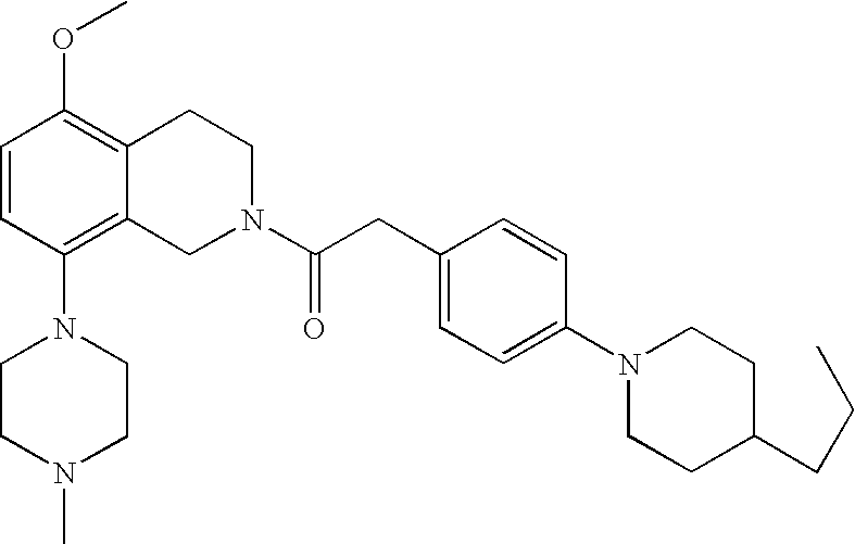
C1=CC(N2CCN(C)CC2)=C2C(=C1OC)CCN(C(CC1=CC=C(N3CCC(CCC)CC3)C=C1)=O)C2
